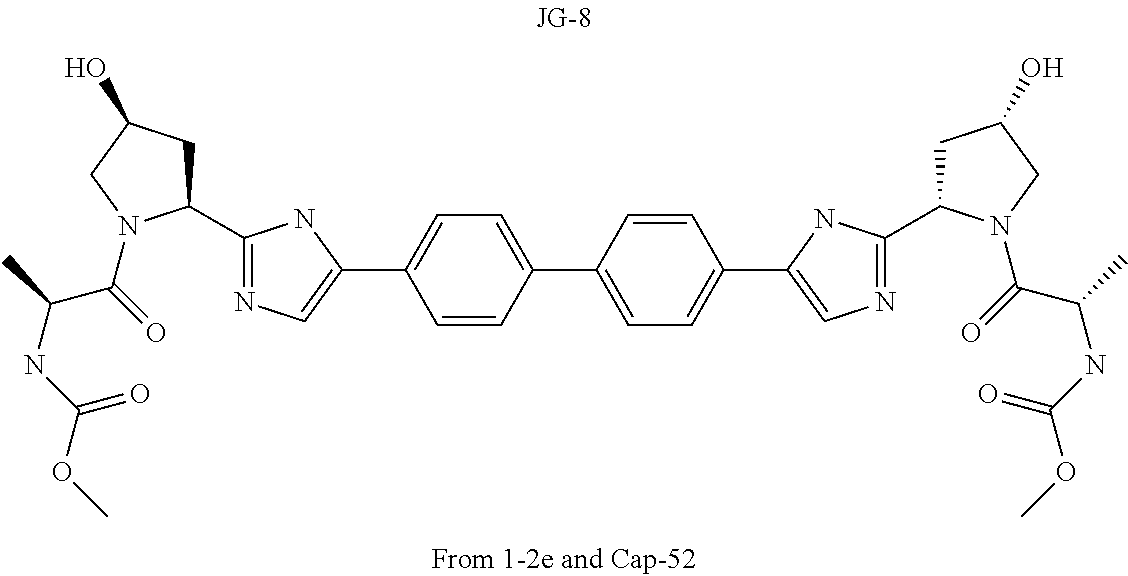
C1(C2=CC=C(C3=CN=C(C4CC(O)CN4C(C(NC(OC)=O)C)=O)N3)C=C2)=CC=C(C2=CN=C(C3CC(O)CN3C(C(NC(OC)=O)C)=O)N2)C=C1
